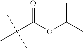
CC(C(OC(C)C)=O)(C)C
